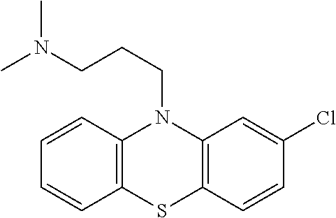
C12=C(C=CC=C1)N(CCCN(C)C)C1=C(S2)C=CC(Cl)=C1
